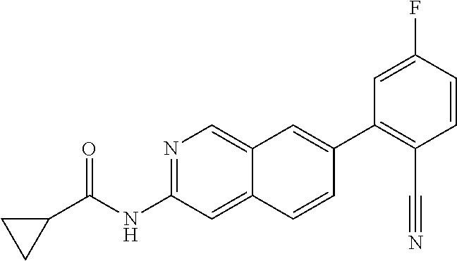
N1=C(NC(C2CC2)=O)C=C2C(=C1)C=C(C1=C(C#N)C=CC(F)=C1)C=C2
